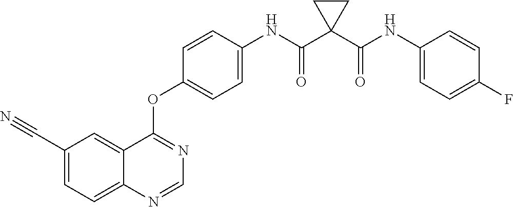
C12=CC(C#N)=CC=C1N=CN=C2OC1=CC=C(NC(C2(C(NC3=CC=C(F)C=C3)=O)CC2)=O)C=C1
